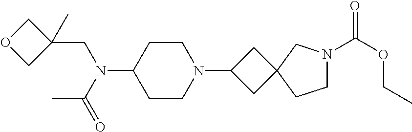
C1CN(C2CC3(C2)CCN(C(OCC)=O)C3)CCC1N(CC1(C)COC1)C(=O)C
